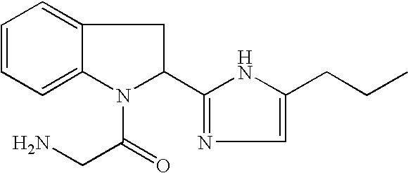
C1=CC=C2C(=C1)CC(C1=NC=C(CCC)N1)N2C(=O)CN
